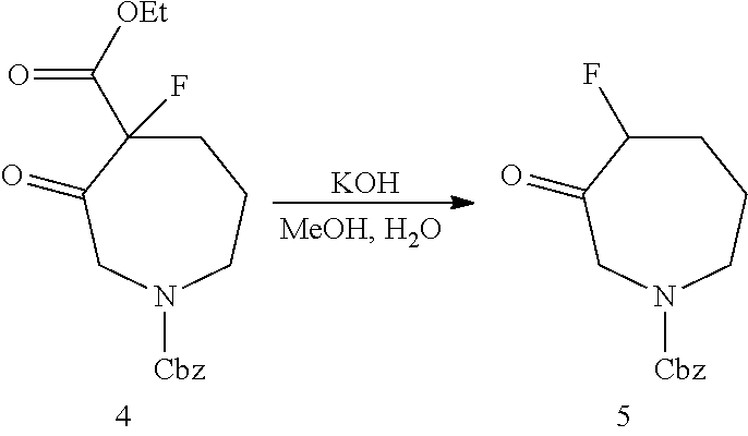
C1C(C([OEt])=O)(F)C(=O)CN([Cbz])CC1.[KOH].C1C(F)C(=O)CN([Cbz])CC1
